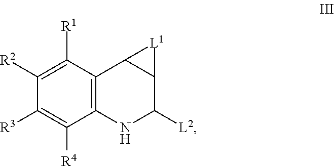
C12=C(C([R1])=C([R2])C([R3])=C1[R4])C1C(C([L2])N2)[L1]1
